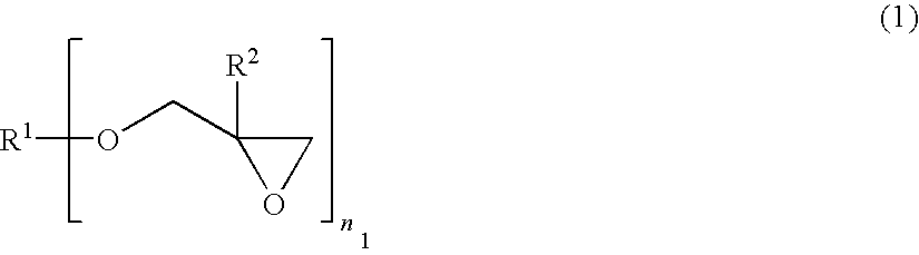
[R1]OCC1([R2])OC1
